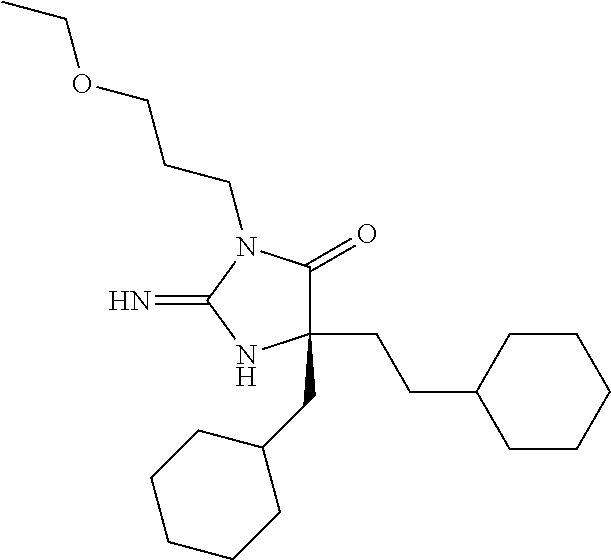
C1(CCC2CCCCC2)(CC2CCCCC2)C(=O)N(CCCOCC)C(=N)N1
